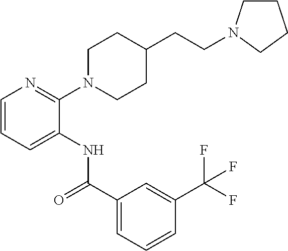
C1=CC=C(NC(C2=CC=CC(C(F)(F)F)=C2)=O)C(N2CCC(CCN3CCCC3)CC2)=N1
